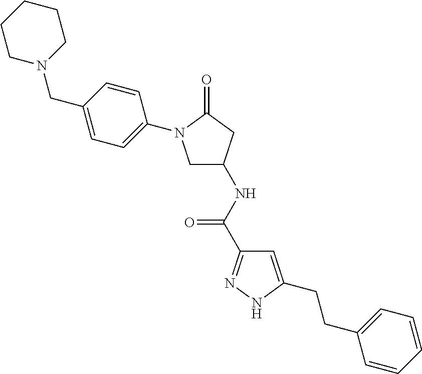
C1N(CC2=CC=C(N3CC(NC(=O)C4=NNC(CCC5=CC=CC=C5)=C4)CC3=O)C=C2)CCCC1
